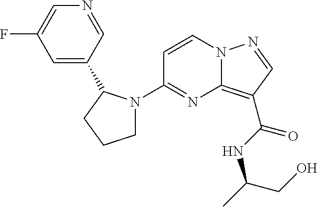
FC1=CN=CC(C2N(C3=NC4=C(C(NC(CO)C)=O)C=NN4C=C3)CCC2)=C1
